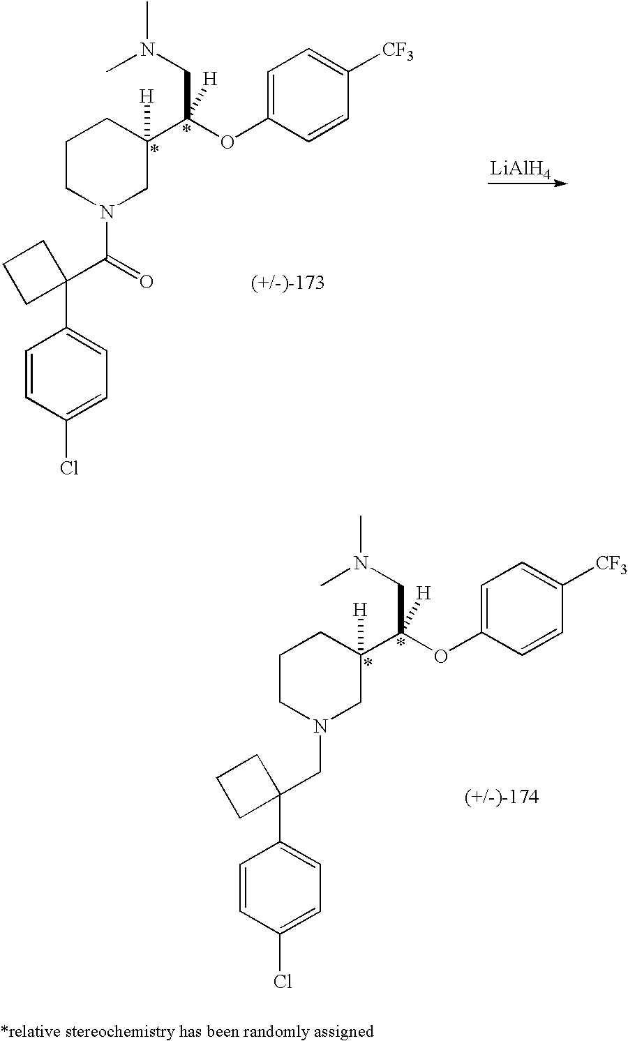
C1CN(C(C2(C3=CC=C(Cl)C=C3)CCC2)=O)CC(C(OC2=CC=C([CF3])C=C2)(CN(C)C)[H])([H])C1.[LiAlH4].C1CN(CC2(C3=CC=C(Cl)C=C3)CCC2)CC(C(OC2=CC=C([CF3])C=C2)(CN(C)C)[H])([H])C1
